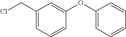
C1(CCl)=CC=CC(OC2=CC=CC=C2)=C1
